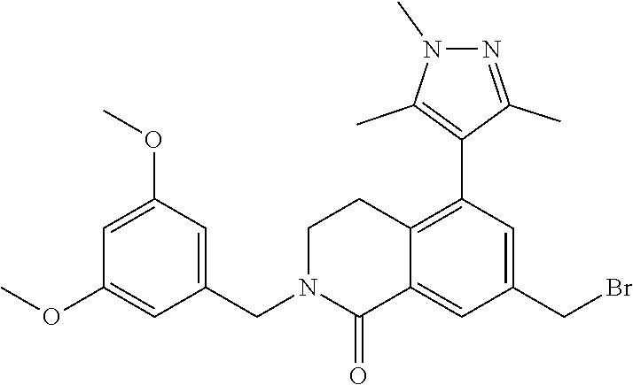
C1=C(OC)C=C(CN2C(=O)C3=CC(CBr)=CC(C4=C(C)N(C)N=C4C)=C3CC2)C=C1OC
